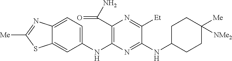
C1(NC2=C(C(N)=O)N=C([Et])C(NC3CCC([Me])([NMe2])CC3)=N2)=CC=C2C(=C1)SC([Me])=N2
